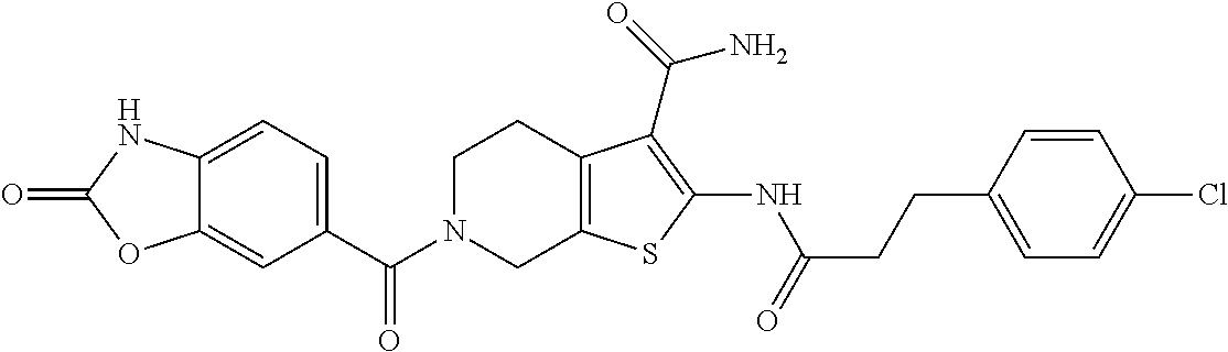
C1(C(N2CC3=C(CC2)C(C(N)=O)=C(NC(=O)CCC2=CC=C(Cl)C=C2)S3)=O)=CC=C2C(=C1)OC(=O)N2
